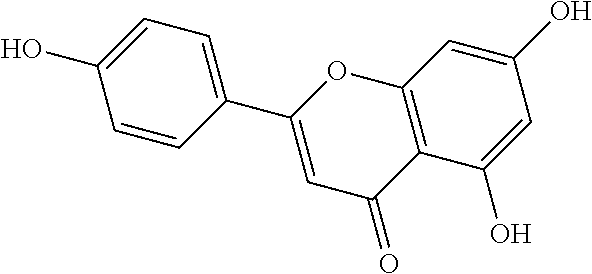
C1=CC(C2=CC(=O)C3=C(O2)C=C(O)C=C3O)=CC=C1O
